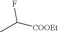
CC([COOEt])F
